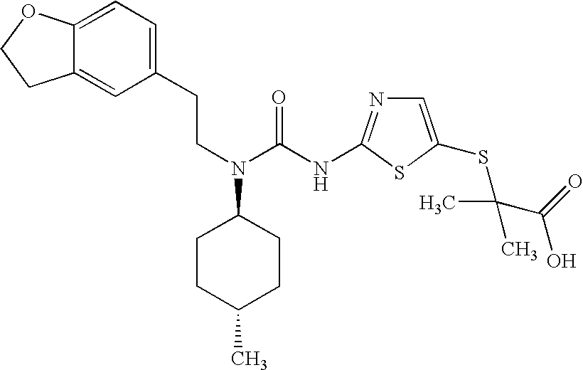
C(N(C(NC1=NC=C(SC(C(O)=O)(C)C)S1)=O)C1CCC(C)CC1)CC1=CC=C2C(=C1)CCO2
